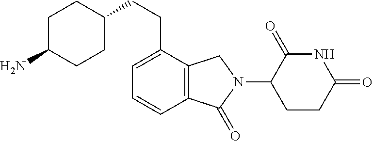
N1C(=O)C(N2CC3=C(C2=O)C=CC=C3CCC2CCC(N)CC2)CCC1=O
